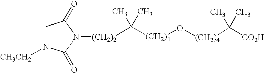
C([(CH2)4]O[(CH2)4]C([CO2H])(C)C)(C)(C)[(CH2)2]N1C(=O)CN([CH3CH2])C1=O
